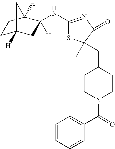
C1C2([H])CC([H])(NC3=NC(=O)C(C)(CC4CCN(C(=O)C5=CC=CC=C5)CC4)S3)C([H])(C1)C2
